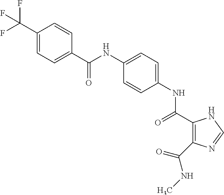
C1(C(NC2=CC=C(NC(=O)C3=C(C(NC)=O)N=CN3)C=C2)=O)=CC=C(C(F)(F)F)C=C1
